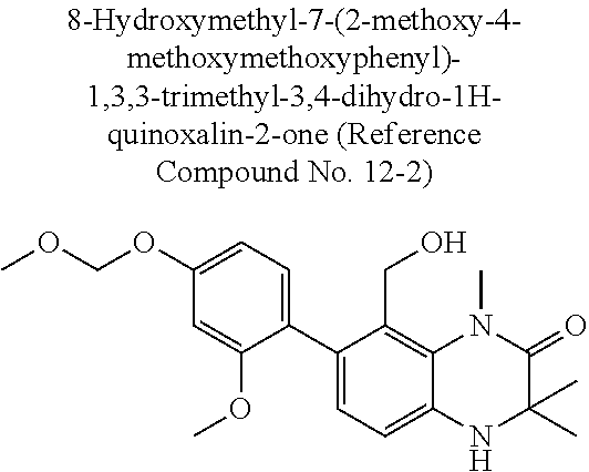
C1(C2=CC=C(OCOC)C=C2OC)=CC=C2C(=C1CO)N(C)C(=O)C(C)(C)N2
